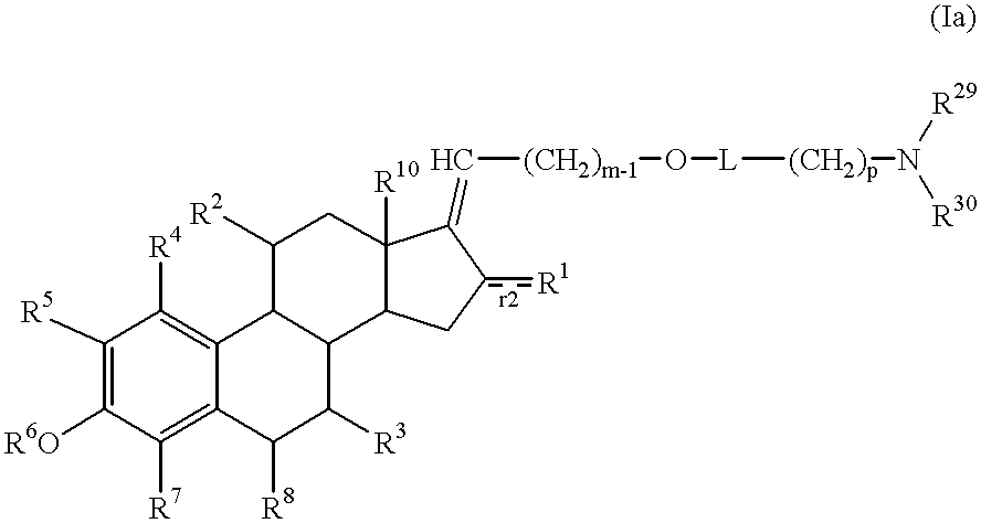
[R5]C1=C([R6O])C([R7])=C2C(=C1[R4])C1C([R2])CC3([R10])C(C1C([R3])C2[R8])Cc([R1])C3=C[(CH2)m-1]O[L][(CH2)p]N([R29])[R30]
